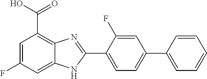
C1=C(C2=NC3=C(C(O)=O)C=C(F)C=C3N2)C(F)=CC(C2=CC=CC=C2)=C1
